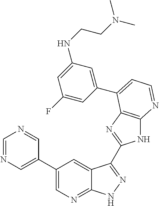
C1=NC=C(C2=CN=C3C(=C2)C(C2=NC4=C(N2)N=CC=C4C2=CC(NCCN(C)C)=CC(F)=C2)=NN3)C=N1
